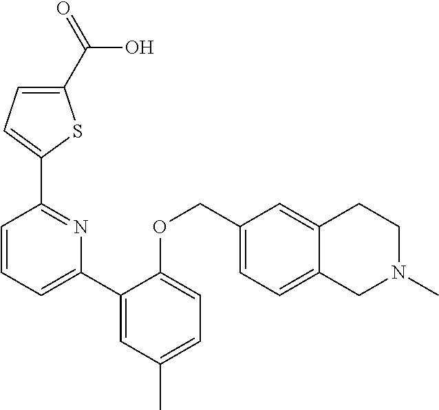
C1(C(=O)O)=CC=C(C2=NC(C3=CC(C)=CC=C3OCC3=CC=C4C(=C3)CCN(C)C4)=CC=C2)S1
